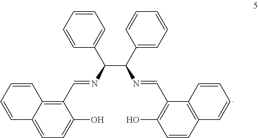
C1=CC=CC2=C(C=NC(C(N=CC3=C(O)C=CC4=C3C=CC=C4)C3=CC=CC=C3)C3=CC=CC=C3)C(O)=CC=C12
